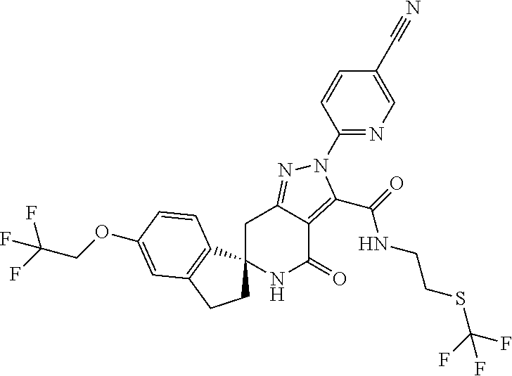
C1C2=NN(C3=NC=C(C#N)C=C3)C(C(=O)NCCSC(F)(F)F)=C2C(=O)NC12CCC1=C2C=CC(OCC(F)(F)F)=C1
